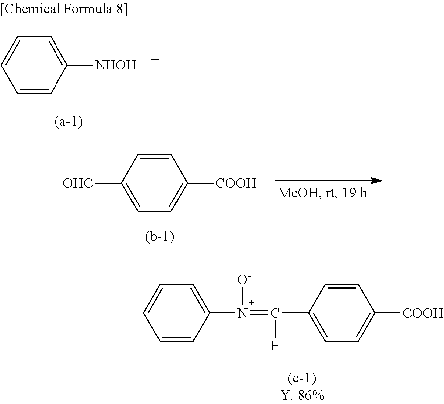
C1=C([OHC])C=CC([COOH])=C1.C1=C(C(=N([O-])C2=CC=CC=C2)[H])C=CC([COOH])=C1.C1=CC([NHOH])=CC=C1
